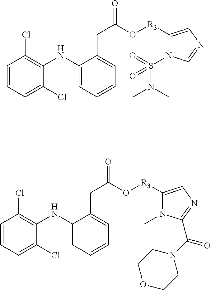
C1=CC=C(Cl)C(NC2=CC=CC=C2CC(=O)O[R3]C2=CN=C(C(N3CCOCC3)=O)N2C)=C1Cl.C1=CC=C(Cl)C(NC2=CC=CC=C2CC(=O)O[R3]C2=CN=CN2S(=O)(N(C)C)=O)=C1Cl
